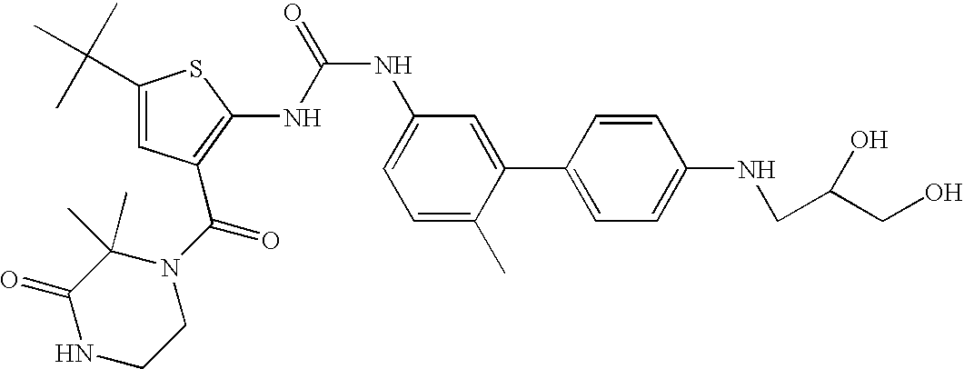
C1(C(C)(C)C)=CC(C(N2C(C)(C)C(=O)NCC2)=O)=C(NC(NC2=CC=C(C)C(C3=CC=C(NCC(CO)O)C=C3)=C2)=O)S1
